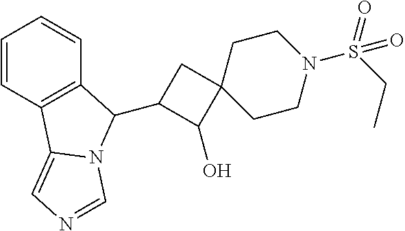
C1=CC2=C(C=C1)C(C1C(O)C3(C1)CCN(S(=O)(CC)=O)CC3)N1C2=CN=C1
